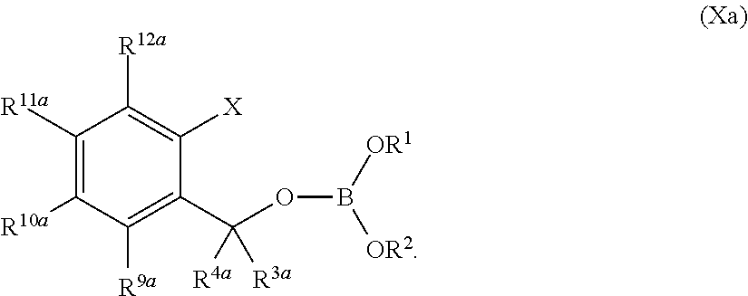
C1([R11a])=C([R10a])C([R9a])=C(C([R4a])([R3a])OB([OR1])[OR2])C([X])=C1[R12a]
